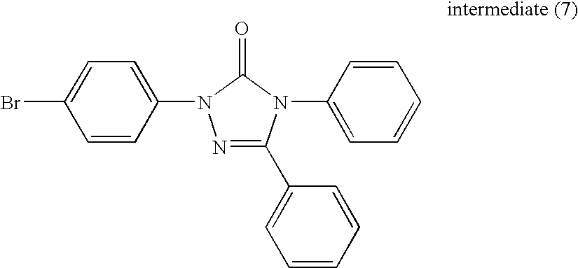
N1=C(C2=CC=CC=C2)N(C2=CC=CC=C2)C(=O)N1C1=CC=C(Br)C=C1
